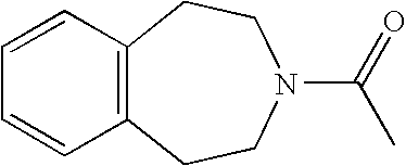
C12=C(CCN(C(=O)C)CC1)C=CC=C2
